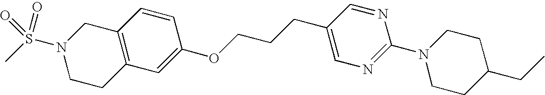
C12=C(CCN(S(C)(=O)=O)C1)C=C(OCCCC1=CN=C(N3CCC(CC)CC3)N=C1)C=C2
